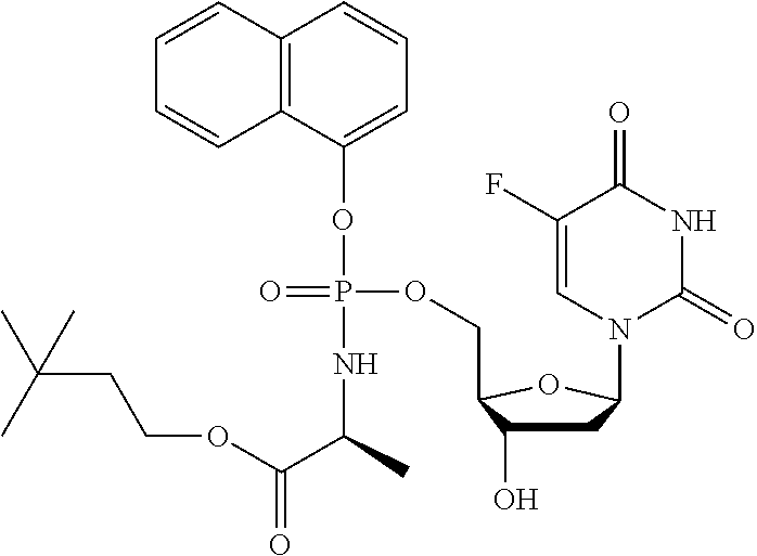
C12=C(C(OP(NC(C(OCCC(C)(C)C)=O)C)(OCC3C(O)CC(N4C(=O)NC(=O)C(F)=C4)O3)=O)=CC=C1)C=CC=C2
